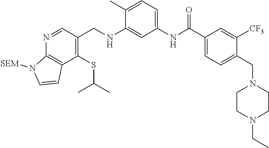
C1(C)=CC=C(NC(C2=CC=C(CN3CCN(CC)CC3)C([CF3])=C2)=O)C=C1NCC1=C(SC(C)C)C2=C(N=C1)N([SEM])C=C2
